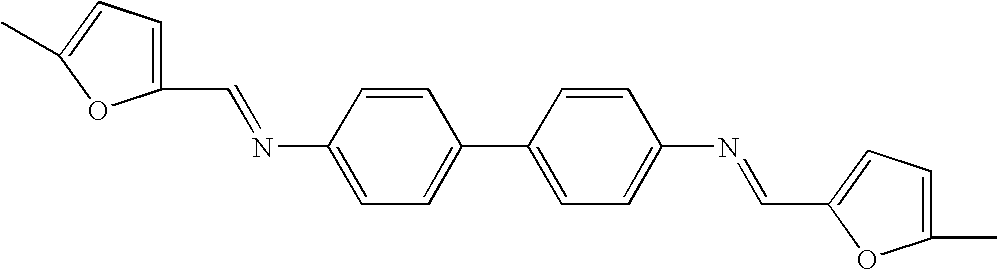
C1=C(C=NC2=CC=C(C3=CC=C(N=CC4=CC=C(C)O4)C=C3)C=C2)OC(C)=C1
